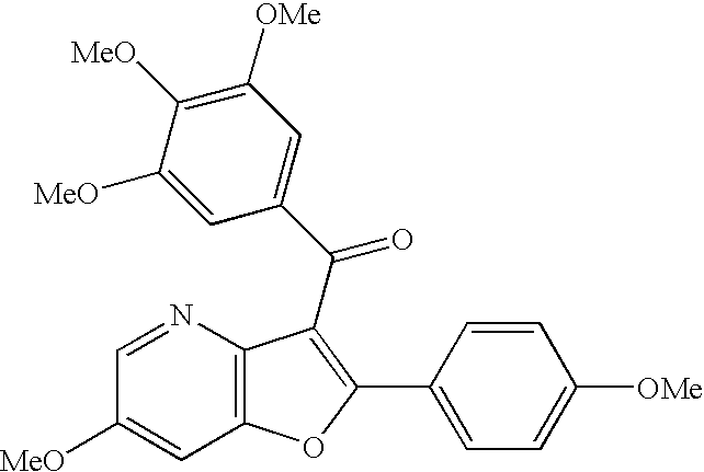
C1=NC2=C(C=C1[MeO])OC(C1=CC=C([OMe])C=C1)=C2C(=O)C1=CC([OMe])=C([MeO])C([MeO])=C1
